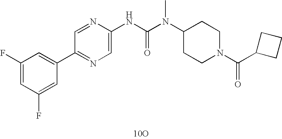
[10O].C1(C2=CC(F)=CC(F)=C2)=NC=C(NC(N(C2CCN(C(=O)C3CCC3)CC2)C)=O)N=C1
